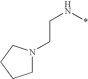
C(N*)CN1CCCC1
